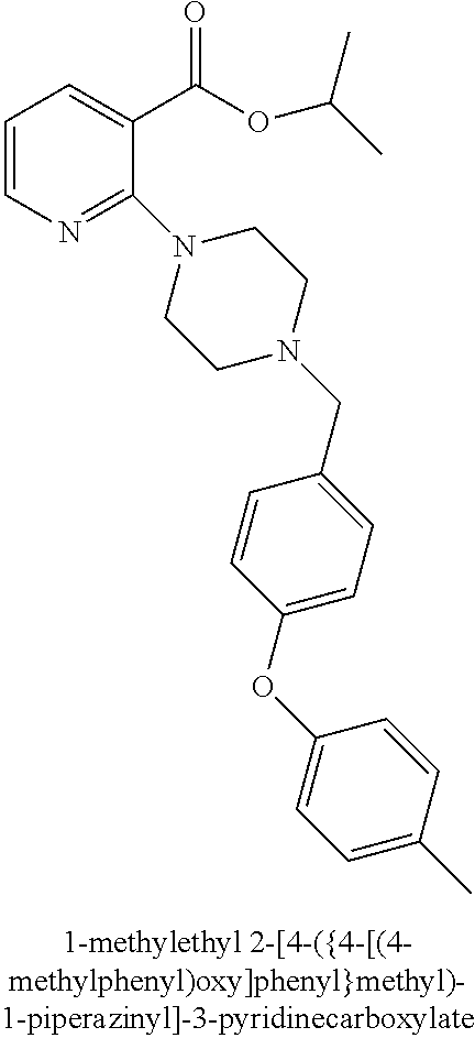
C1=CN=C(N2CCN(CC3=CC=C(OC4=CC=C(C)C=C4)C=C3)CC2)C(C(OC(C)C)=O)=C1
